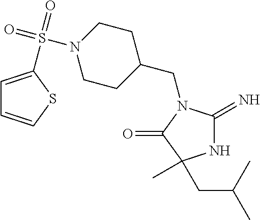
C1(CN2C(=N)NC(C)(CC(C)C)C2=O)CCN(S(=O)(=O)C2=CC=CS2)CC1
